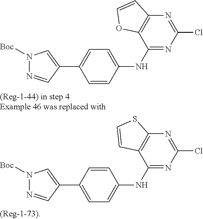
C1(NC2=CC=C(C3=CN([Boc])N=C3)C=C2)=NC(Cl)=NC2=C1OC=C2.C1(NC2=CC=C(C3=CN([Boc])N=C3)C=C2)=NC(Cl)=NC2=C1C=CS2
